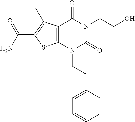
C12=C(N(CCC3=CC=CC=C3)C(=O)N(CCO)C1=O)SC(C(N)=O)=C2C
